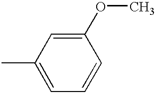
C1(OC)=CC(C)=CC=C1
